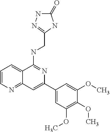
C1=CN=C2C(=C1)C(NCC1=NNC(=O)N1)=NC(C1=CC(OC)=C(OC)C(OC)=C1)=C2
